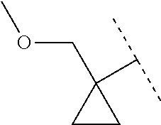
COCC1(C(C)C)CC1
